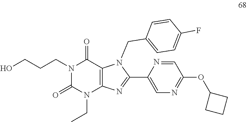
C1(CN2C3=C(N(CC)C(=O)N(CCCO)C3=O)N=C2C2=CN=C(OC3CCC3)C=N2)=CC=C(F)C=C1
